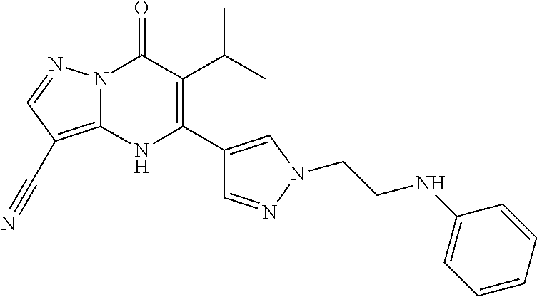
N12C(=C(C#N)C=N1)NC(C1=CN(CCNC3=CC=CC=C3)N=C1)=C(C(C)C)C2=O
